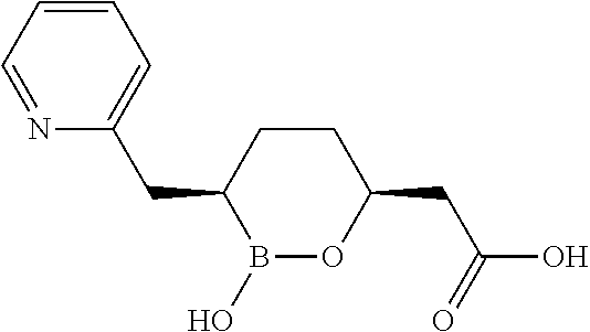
B1(O)OC(CC(O)=O)CCC1CC1=CC=CC=N1
